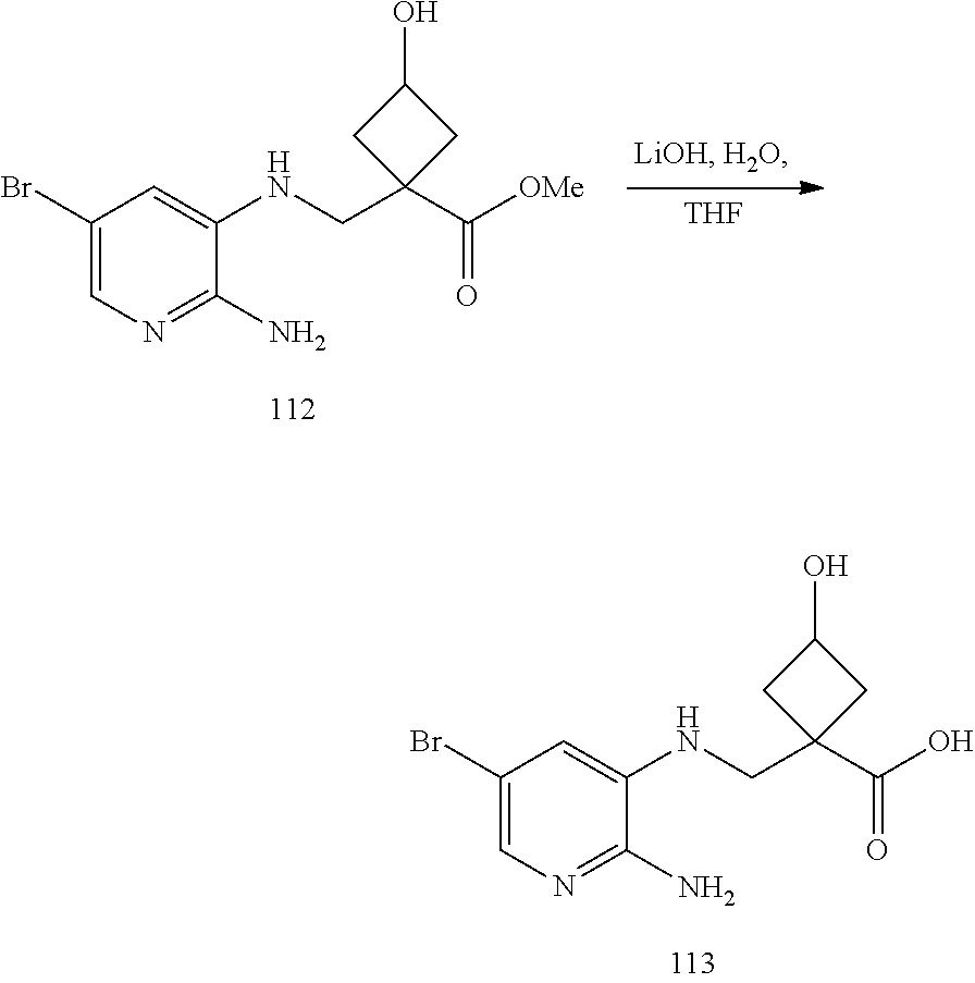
C1(Br)=CN=C(N)C(NCC2(C([OMe])=O)CC(O)C2)=C1.[THF].C1(Br)=CN=C(N)C(NCC2(C(O)=O)CC(O)C2)=C1
